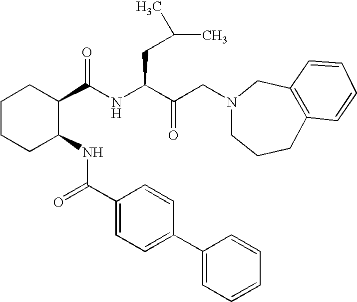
C1CCC(NC(C2=CC=C(C3=CC=CC=C3)C=C2)=O)C(C(NC(C(CN2CCCC3=C(C2)C=CC=C3)=O)CC(C)C)=O)C1
